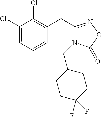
C1(Cl)=CC=CC(CC2=NOC(=O)N2CC2CCC(F)(F)CC2)=C1Cl
